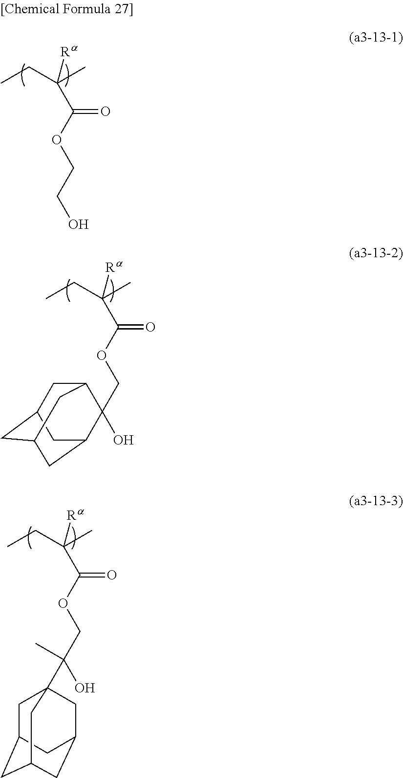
C(C(OCCO)=O)(CC)(C)[Ra].C(C(OCC1(O)C2CC3CC(CC1C3)C2)=O)(CC)(C)[Ra].C(C(OCC(O)(C)C12CC3CC(CC(C1)C3)C2)=O)(CC)(C)[Ra]
